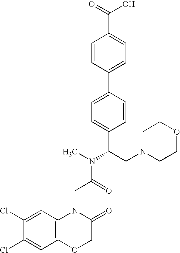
C1=CC(C2=CC=C(C(CN3CCOCC3)N(C)C(=O)CN3C4=C(OCC3=O)C=C(Cl)C(Cl)=C4)C=C2)=CC=C1C(O)=O
